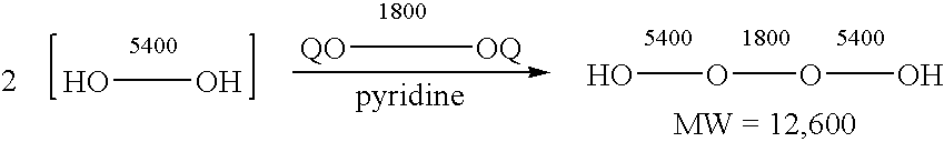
OO.[QO][OQ].OOOO
